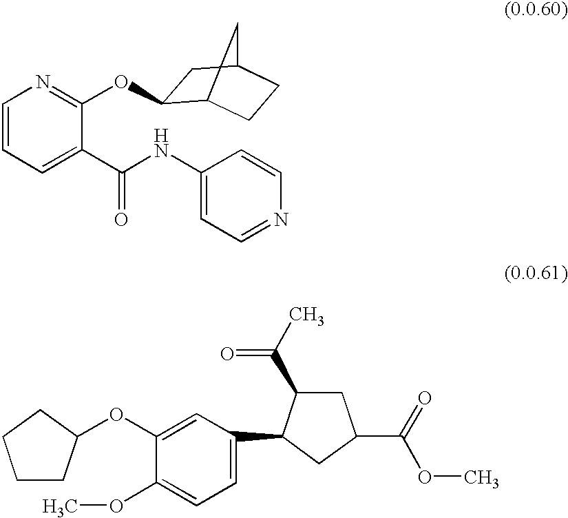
C1=CC=C(C(NC2=CC=NC=C2)=O)C(OC2C3CCC(C2)C3)=N1.C1CC(OC2=CC(C3C(C(=O)C)CC(C(OC)=O)C3)=CC=C2OC)CC1
